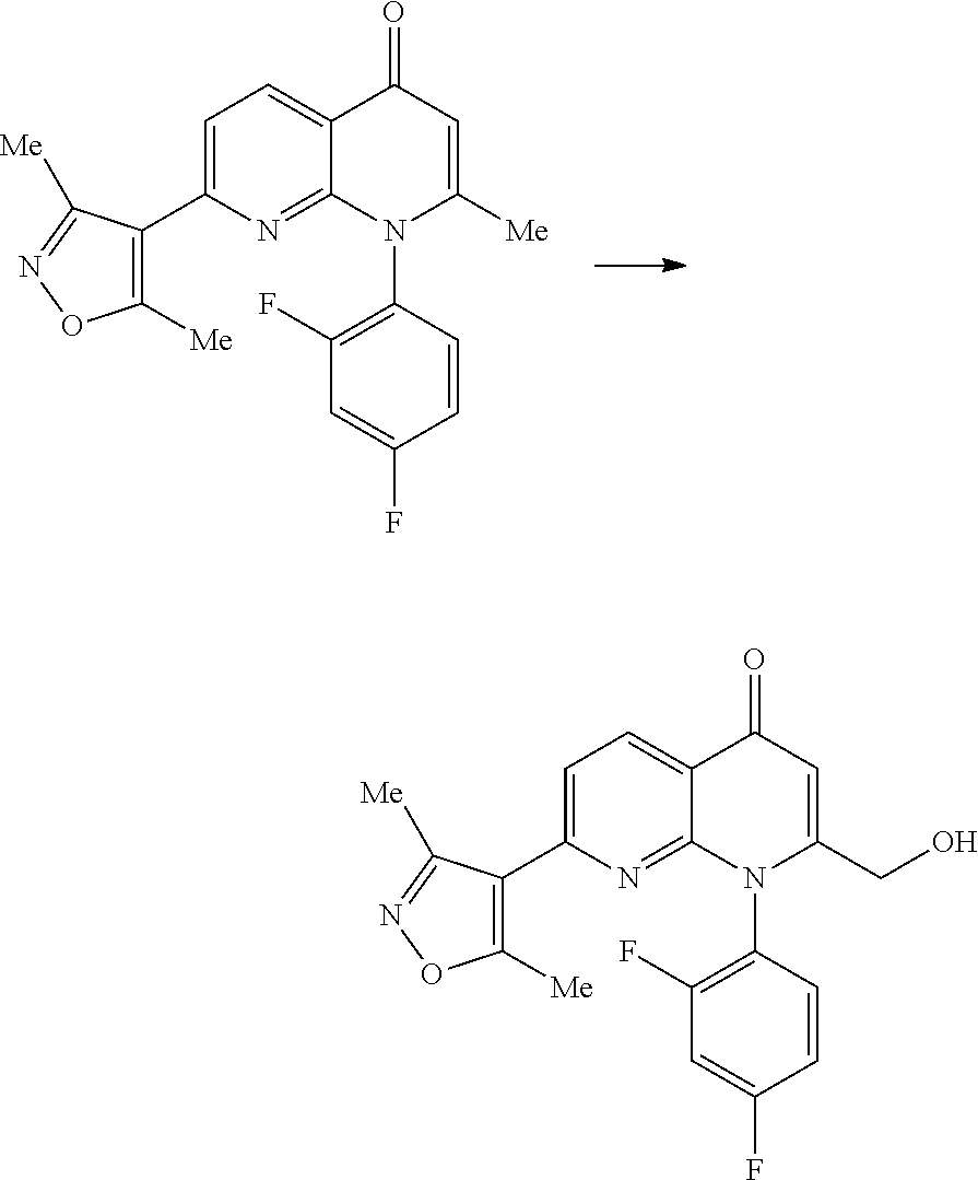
C1([Me])=C(C2=CC=C3C(=N2)N(C2=C(F)C=C(F)C=C2)C([Me])=CC3=O)C([Me])=NO1.C1([Me])=C(C2=CC=C3C(=N2)N(C2=C(F)C=C(F)C=C2)C(CO)=CC3=O)C([Me])=NO1
